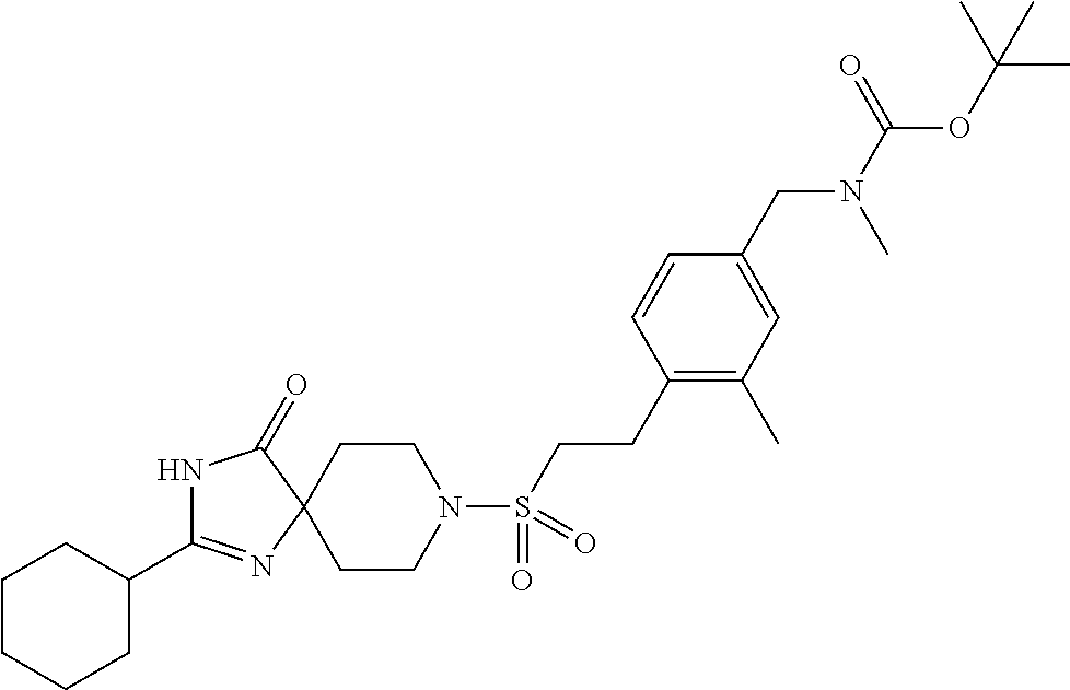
C1CN(S(CCC2=C(C)C=C(CN(C(OC(C)(C)C)=O)C)C=C2)(=O)=O)CCC12N=C(C1CCCCC1)NC2=O
